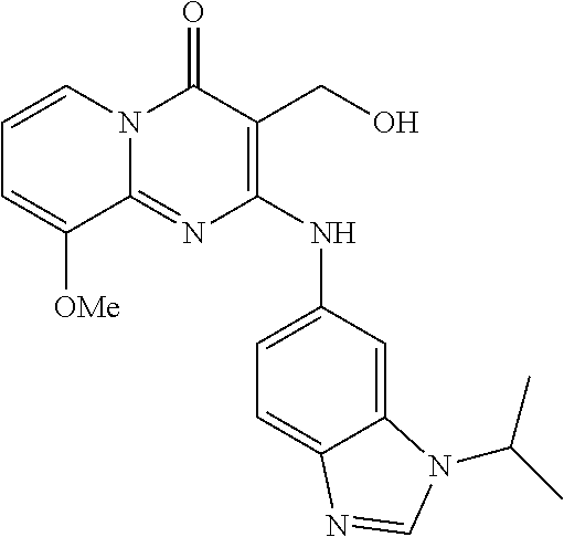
C1=CN2C(=NC(NC3=CC=C4C(=C3)N(C(C)C)C=N4)=C(CO)C2=O)C([OMe])=C1
